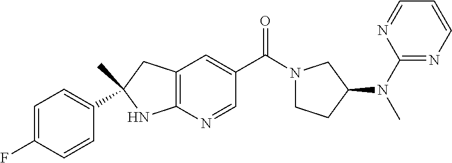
C12=C(N=CC(C(=O)N3CCC(N(C4=NC=CC=N4)C)C3)=C1)NC(C1=CC=C(F)C=C1)(C)C2
